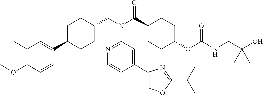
C1(C)=C(OC)C=CC(C2CCC(CN(C(C3CCC(OC(NCC(O)(C)C)=O)CC3)=O)C3=NC=CC(C4=COC(C(C)C)=N4)=C3)CC2)=C1
